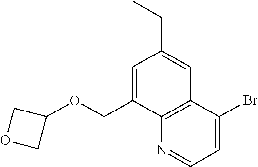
C1=C(COC2COC2)C2=C(C=C1CC)C(Br)=CC=N2
